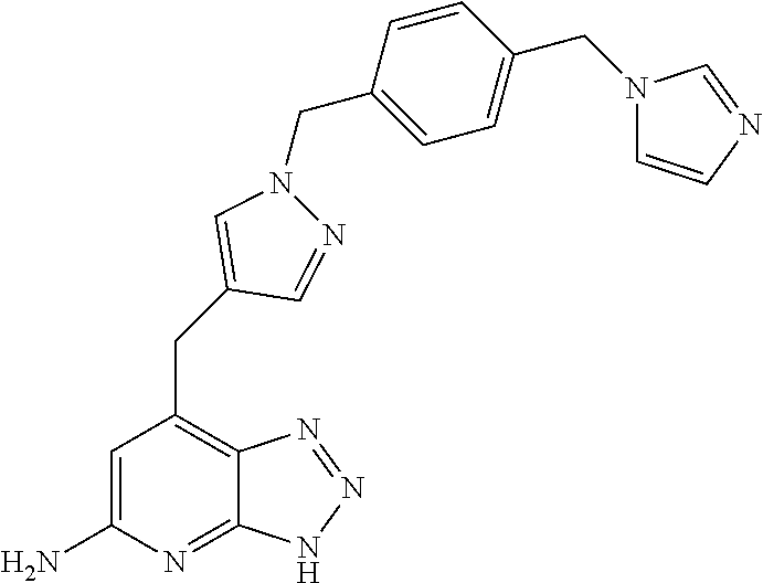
C1=C(N)N=C2C(=C1CC1=CN(CC3=CC=C(CN4C=CN=C4)C=C3)N=C1)N=NN2
